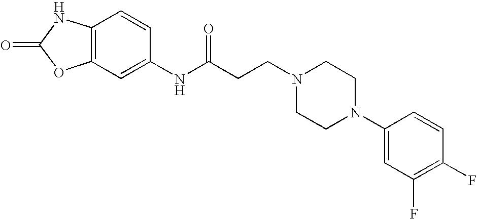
O=C1OC2=C(N1)C=CC(NC(CCN1CCN(C3=CC(F)=C(F)C=C3)CC1)=O)=C2
